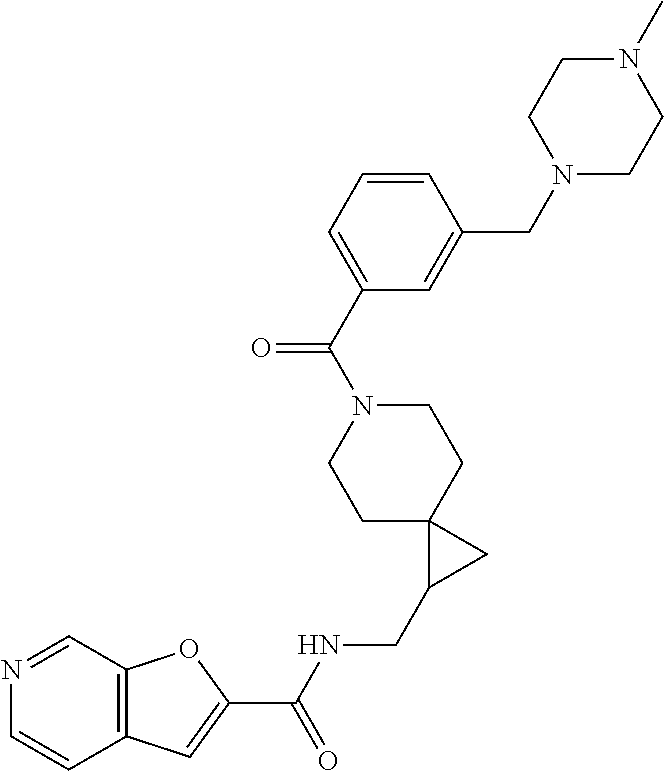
C1C2(CCN(C(C3=CC=CC(CN4CCN(C)CC4)=C3)=O)C1)C(CNC(C1=CC3=C(O1)C=NC=C3)=O)C2
